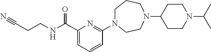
C1N(C2=NC(C(NCCC#N)=O)=CC=C2)CCN(C2CCN(C(C)C)CC2)CC1
